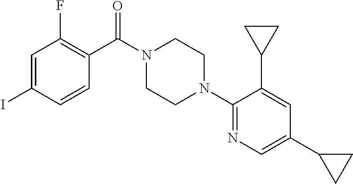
C1=C(I)C=CC(C(N2CCN(C3=NC=C(C4CC4)C=C3C3CC3)CC2)=O)=C1F
